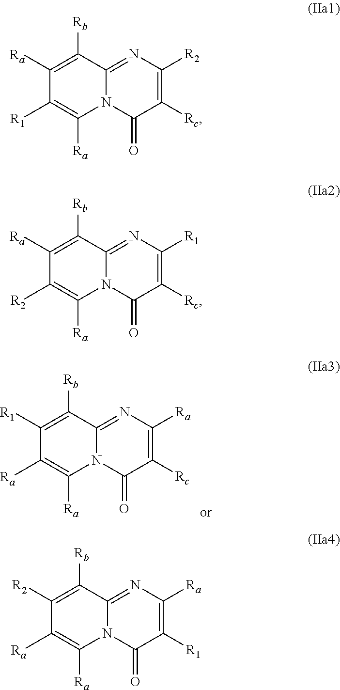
C1([R1])=C([Rb])C2=NC([Ra])=C([Rc])C(=O)N2C([Ra])=C1[Ra].C1([Ra])=C([Rb])C2=NC([R2])=C([Rc])C(=O)N2C([Ra])=C1[R1].C1([Ra])=C([Rb])C2=NC([R1])=C([Rc])C(=O)N2C([Ra])=C1[R2].C1([R2])=C([Rb])C2=NC([Ra])=C([R1])C(=O)N2C([Ra])=C1[Ra]
